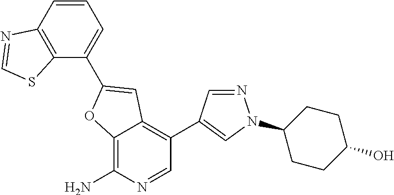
C12=C(N)N=CC(C3=CN(C4CCC(O)CC4)N=C3)=C1C=C(C1=CC=CC3=C1SC=N3)O2
